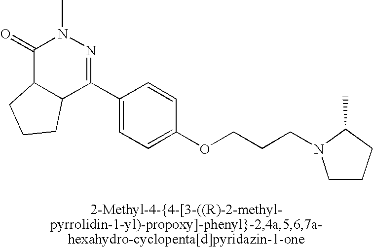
C1(=O)C2C(C(C3=CC=C(OCCCN4CCCC4C)C=C3)=NN1C)CCC2
